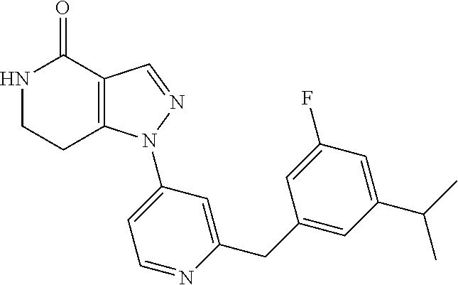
C12=C(C=NN1C1=CC=NC(CC3=CC(C(C)C)=CC(F)=C3)=C1)C(=O)NCC2
